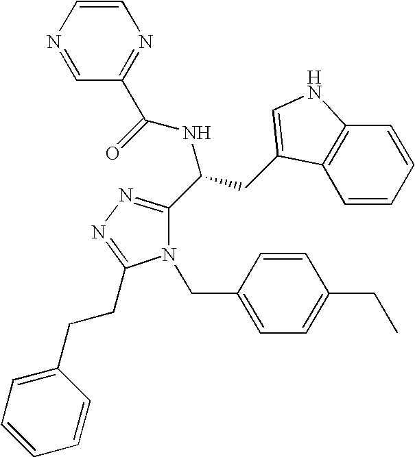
N1(CC2=CC=C(CC)C=C2)C(C(CC2=CNC3=C2C=CC=C3)NC(=O)C2=NC=CN=C2)=NN=C1CCC1=CC=CC=C1
